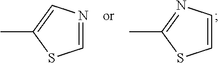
CC1=CN=CS1.CC1=NC=CS1
